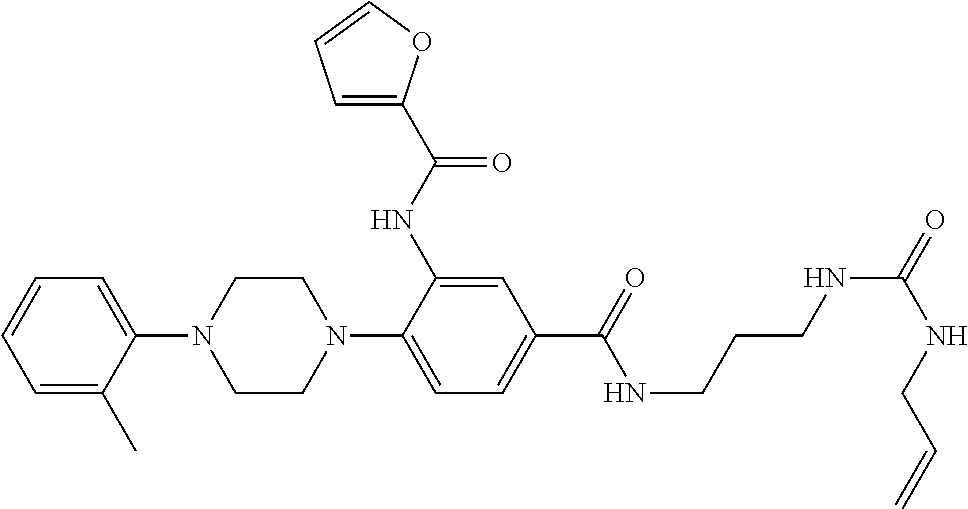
C1(N2CCN(C3=CC=C(C(=O)NCCCNC(=O)NCC=C)C=C3NC(=O)C3=CC=CO3)CC2)=CC=CC=C1C
